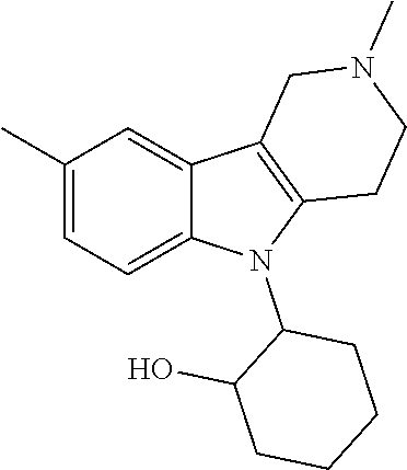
C1(C)=CC=C2C(=C1)C1=C(N2C2C(O)CCCC2)CCN(C)C1
